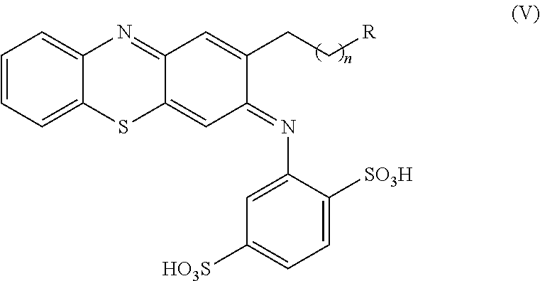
C1=CC=C2C(=C1)N=C1C(=CC(=NC3=CC([HO3S])=CC=C3[SO3H])C(CC[R])=C1)S2
